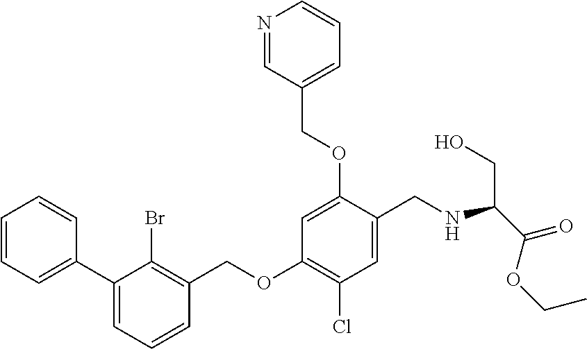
C1=CC=C(C2=CC=CC(COC3=C(Cl)C=C(CNC(C(=O)OCC)CO)C(OCC4=CC=CN=C4)=C3)=C2Br)C=C1
